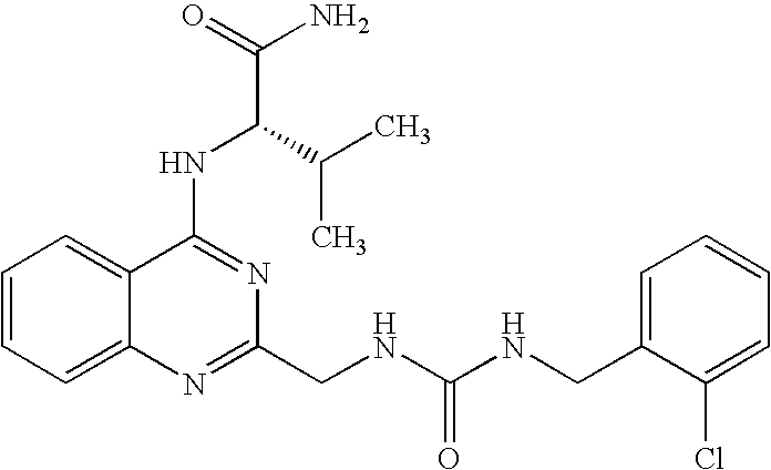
C1=CC=C2C(=C1)C(NC(C(N)=O)C(C)C)=NC(CNC(NCC1=CC=CC=C1Cl)=O)=N2
